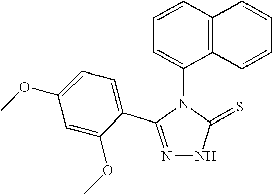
N1=C(C2=CC=C(OC)C=C2OC)N(C2=CC=CC3=C2C=CC=C3)C(=S)N1
